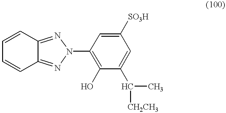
C12=NN(C3=C(O)C(C(C)[CH2CH3])=CC([SO3H])=C3)N=C1C=CC=C2
